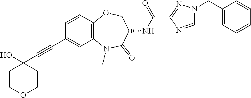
C1=CC2=C(C=C1C#CC1(O)CCOCC1)N(C)C(=O)C(NC(=O)C1=NN(CC3=CC=CC=C3)C=N1)CO2
